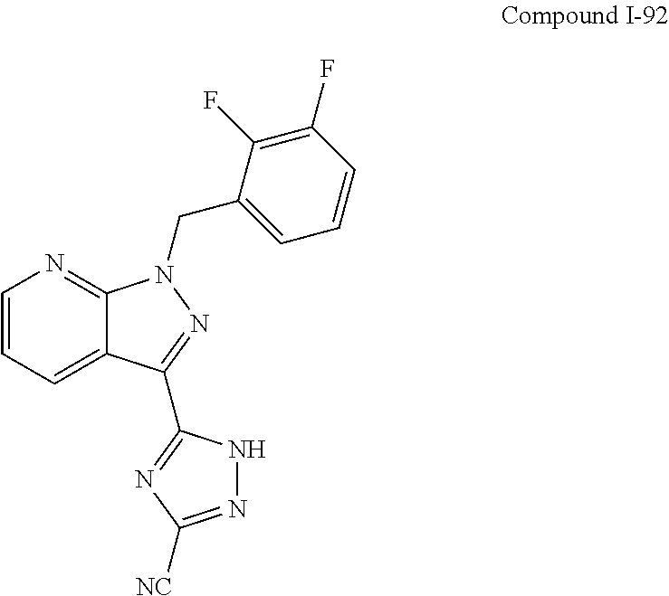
C1=CC=C2C(=N1)N(CC1=CC=CC(F)=C1F)N=C2C1=NC([NC])=NN1
